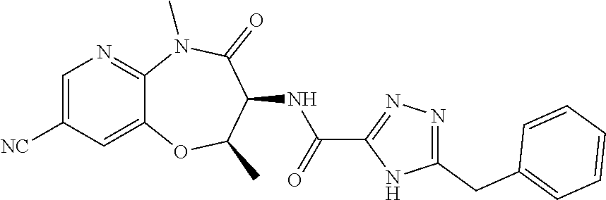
C12=CC([NC])=CN=C1N(C)C(=O)C(NC(C1=NN=C(CC3=CC=CC=C3)N1)=O)C(C)O2
